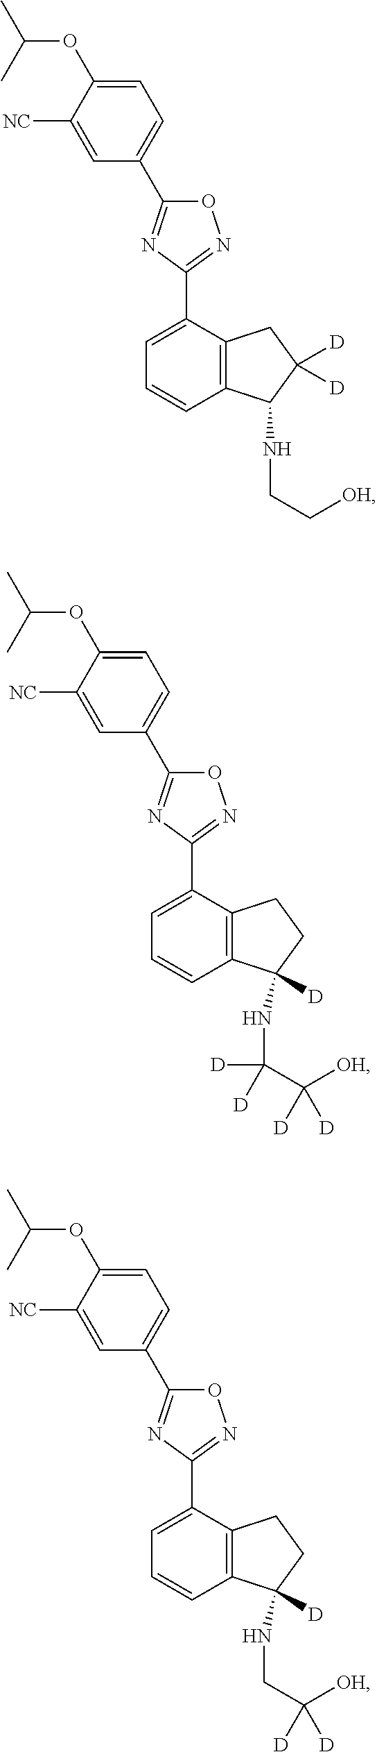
C1=C(OC(C)C)C([NC])=CC(C2=NC(C3=CC=CC4=C3CC([D])([D])C4NCC[OH])=NO2)=C1.C1=C(OC(C)C)C([NC])=CC(C2=NC(C3=CC=CC4=C3CCC4(NC(C([OH])([D])[D])([D])[D])[D])=NO2)=C1.C1=C(OC(C)C)C([NC])=CC(C2=NC(C3=CC=CC4=C3CCC4(NCC([OH])([D])[D])[D])=NO2)=C1
